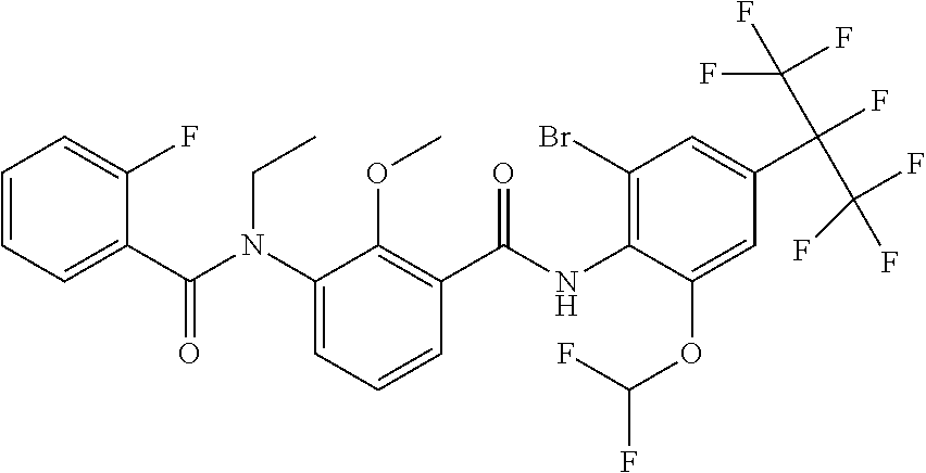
C1=CC=C(C(N(C2=CC=CC(C(NC3=C(Br)C=C(C(F)(C(F)(F)F)C(F)(F)F)C=C3OC(F)F)=O)=C2OC)CC)=O)C(F)=C1
